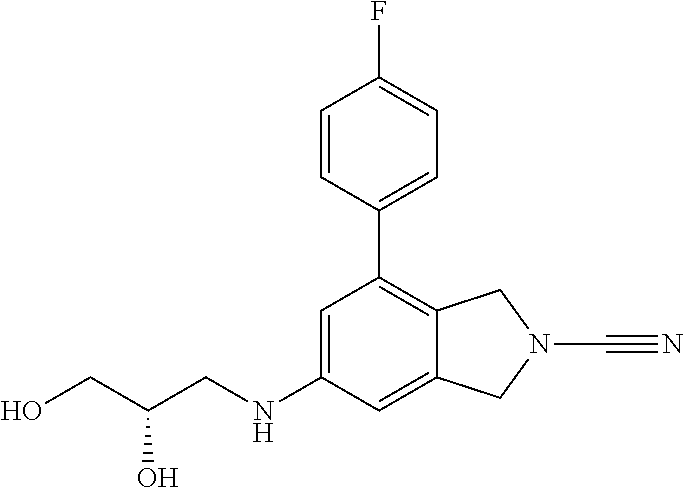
C1=C(NCC(CO)O)C=C2C(=C1C1=CC=C(F)C=C1)CN(C#N)C2
